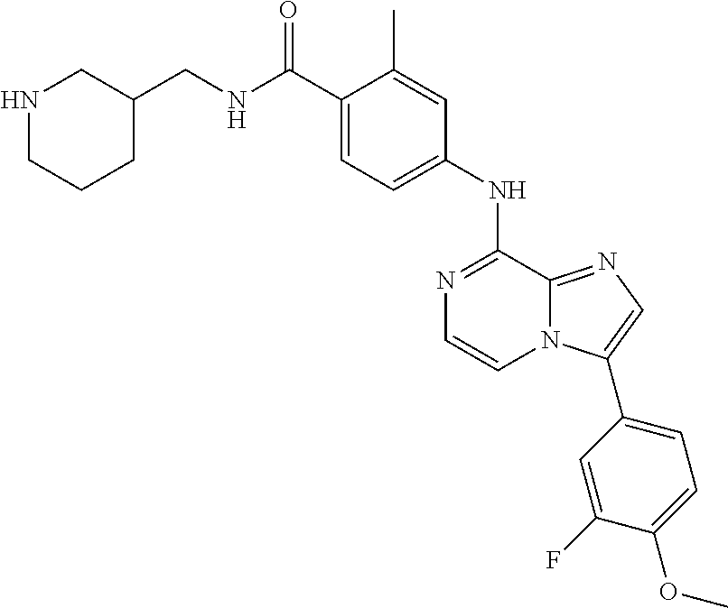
C1(C(NCC2CNCCC2)=O)=CC=C(NC2=NC=CN3C2=NC=C3C2=CC=C(OC)C(F)=C2)C=C1C
